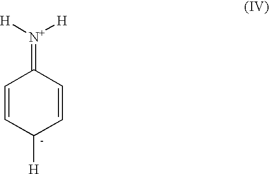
C1=C[C-]([H])C=CC1=[N+]([H])[H]
